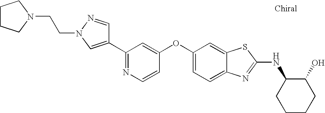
N1=C(C2=CN(CCN3CCCC3)N=C2)C=C(OC2=CC=C3C(=C2)SC(NC2CCCCC2O)=N3)C=C1
